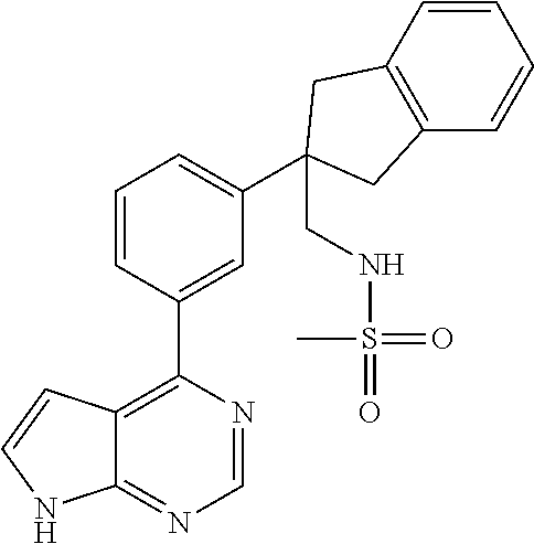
C1=CC(C2=C3C(=NC=N2)NC=C3)=CC(C2(CNS(=O)(=O)C)CC3=C(C2)C=CC=C3)=C1
